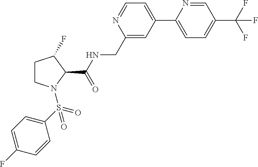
C1=NC(C2=CC=NC(CNC(C3C(F)CCN3S(=O)(C3=CC=C(F)C=C3)=O)=O)=C2)=CC=C1C(F)(F)F
